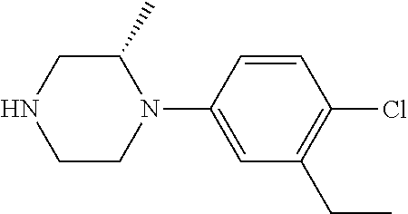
C1C(C)N(C2=CC(CC)=C(Cl)C=C2)CCN1
